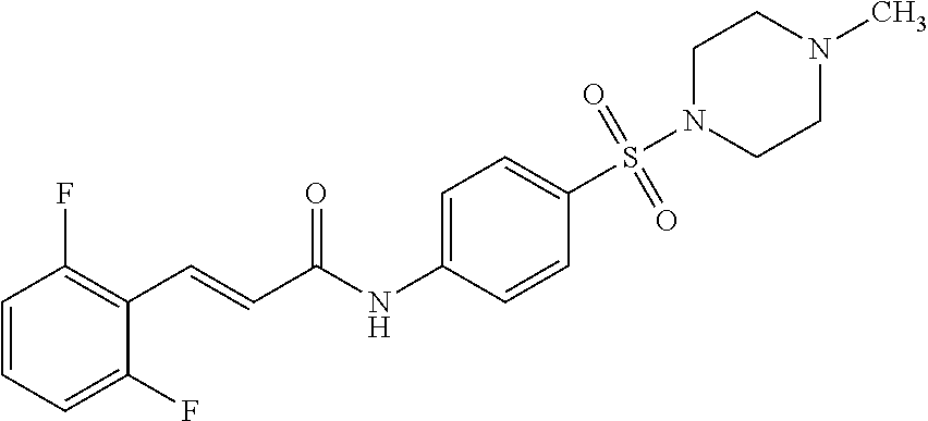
C1=CC=C(F)C(C=CC(NC2=CC=C(S(=O)(N3CCN(C)CC3)=O)C=C2)=O)=C1F
